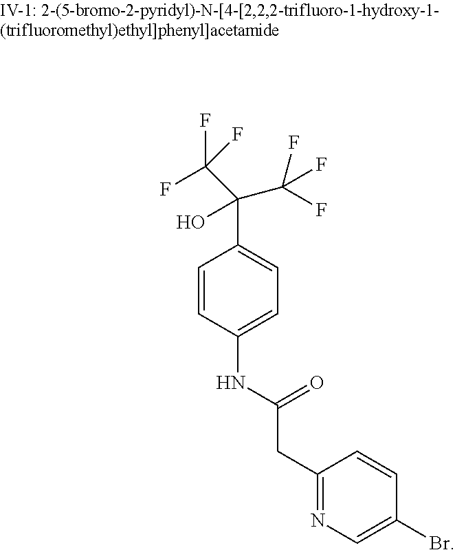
C1=CC(NC(CC2=NC=C(Br)C=C2)=O)=CC=C1C(C(F)(F)F)(O)C(F)(F)F
